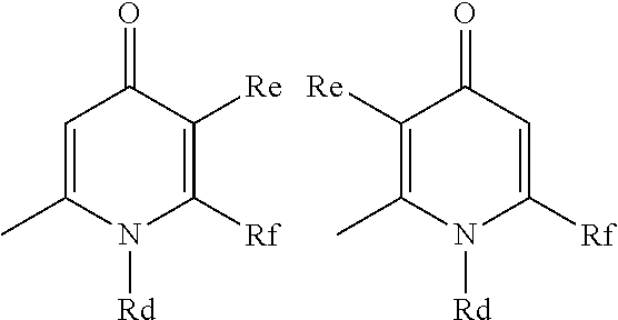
C1=C(C)N([Rd])C([Rf])=C([Re])C1=O.C1([Re])=C(C)N([Rd])C([Rf])=CC1=O
